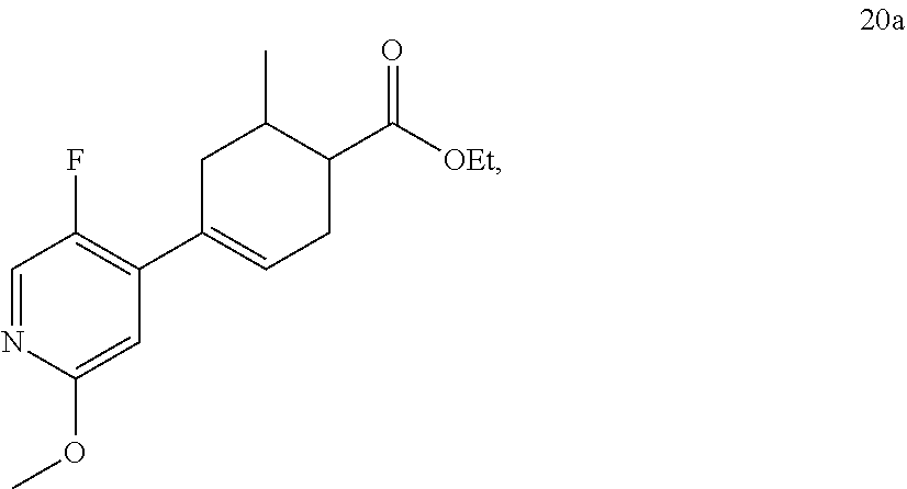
C1=NC(OC)=CC(C2=CCC(C([OEt])=O)C(C)C2)=C1F
